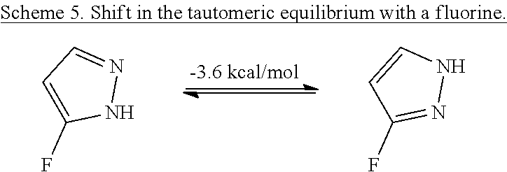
C1=C(F)NN=C1.C1=CNN=C1F
